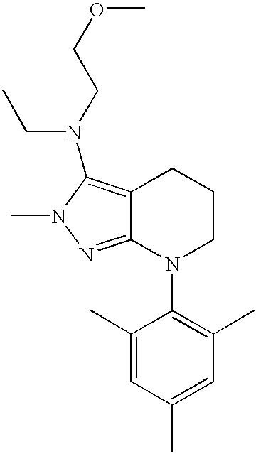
C12=C(N(CC)CCOC)N(C)N=C1N(C1=C(C)C=C(C)C=C1C)CCC2
